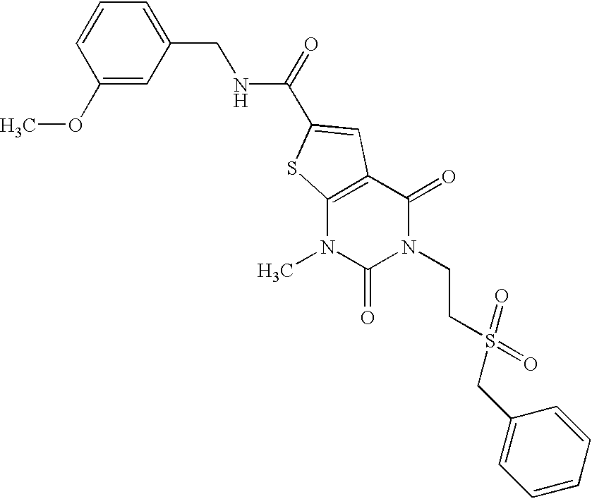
C1(OC)=CC(CNC(=O)C2=CC3=C(N(C)C(=O)N(CCS(CC4=CC=CC=C4)(=O)=O)C3=O)S2)=CC=C1
